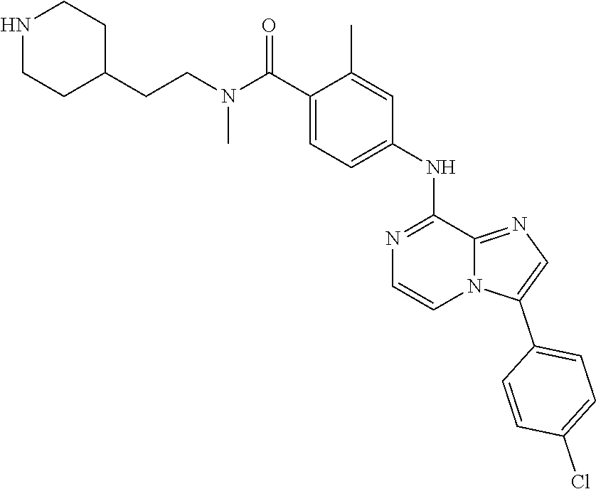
C1(C2=CN=C3N2C=CN=C3NC2=CC=C(C(N(CCC3CCNCC3)C)=O)C(C)=C2)=CC=C(Cl)C=C1
